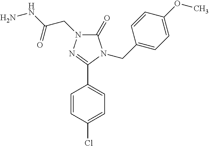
C1=CC(Cl)=CC=C1C1=NN(CC(NN)=O)C(=O)N1CC1=CC=C(OC)C=C1
